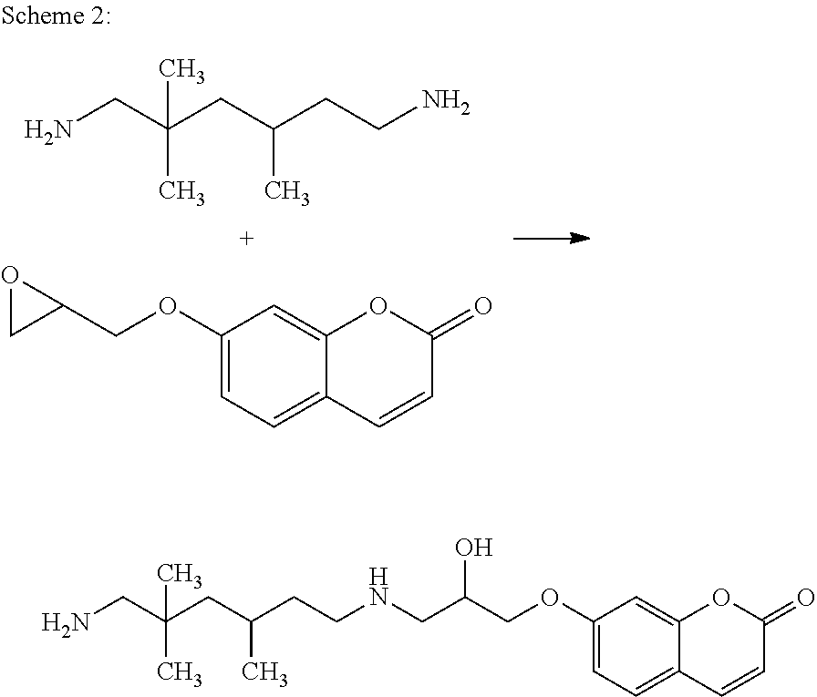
NCC(CC(CCN)C)(C)C.C1(OCC2OC2)=CC=C2C(=C1)OC(=O)C=C2.NCC(CC(CCNCC(COC1=CC=C2C(=C1)OC(=O)C=C2)O)C)(C)C
